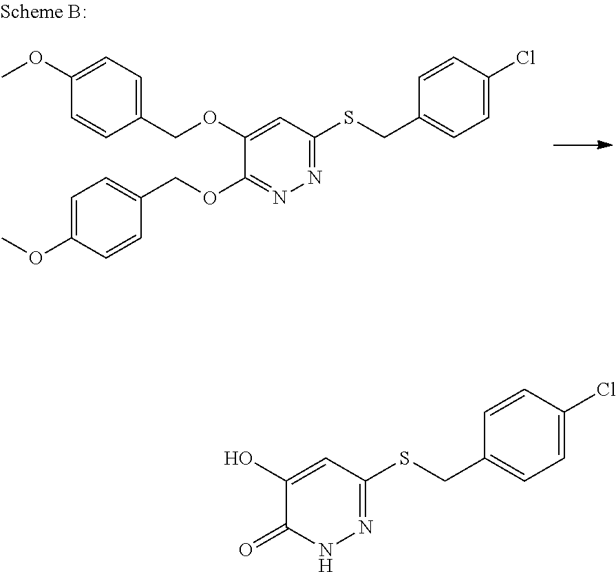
C1(OCC2=CC=C(OC)C=C2)=CC(SCC2=CC=C(Cl)C=C2)=NN=C1OCC1=CC=C(OC)C=C1.C1(O)=CC(SCC2=CC=C(Cl)C=C2)=NNC1=O
